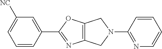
C1=CC(C2=NC3=C(O2)CN(C2=NC=CC=C2)C3)=CC([NC])=C1
